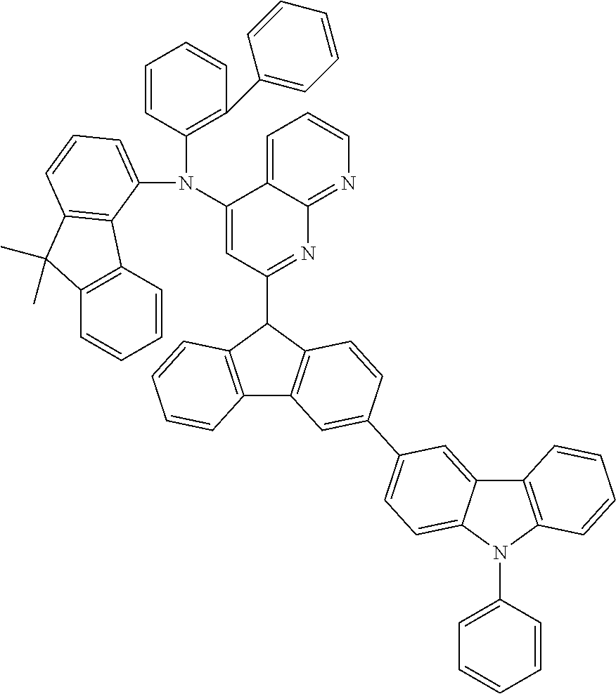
C12=C(C(C3=NC4=NC=CC=C4C(N(C4=C(C5=CC=CC=C5)C=CC=C4)C4=CC=CC5=C4C4=C(C5(C)C)C=CC=C4)=C3)C3=C1C=C(C1=CC=C4C(=C1)C1=C(N4C4=CC=CC=C4)C=CC=C1)C=C3)C=CC=C2
